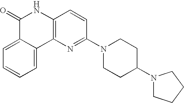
C1=C2C(=CC=C1)C(=O)NC1=C2N=C(N2CCC(N3CCCC3)CC2)C=C1
